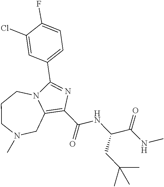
C1(C(NC(CC(C)(C)C)C(=O)NC)=O)=C2CN(C)CCCN2C(C2=CC=C(F)C(Cl)=C2)=N1
